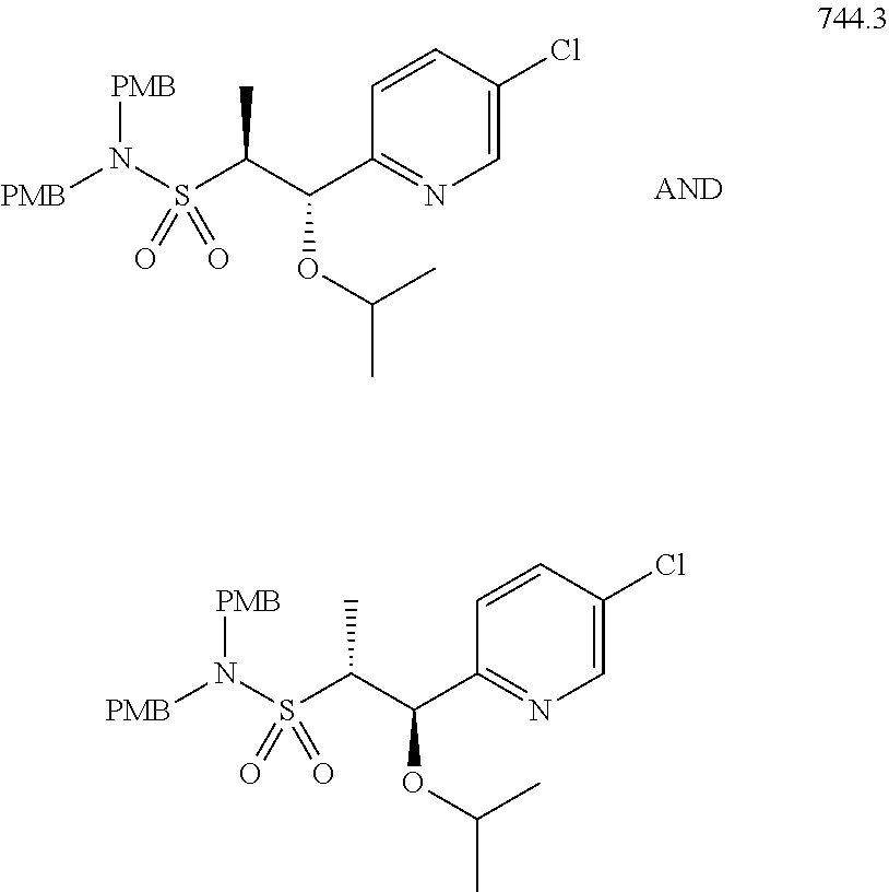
C1=C(Cl)C=CC(C(C(S(N([PMB])[PMB])(=O)=O)C)OC(C)C)=N1.C1=C(Cl)C=CC(C(C(S(N([PMB])[PMB])(=O)=O)C)OC(C)C)=N1
